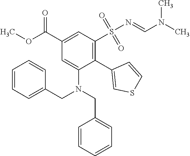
C1(C2=CSC=C2)=C(S(N=CN(C)C)(=O)=O)C=C(C(OC)=O)C=C1N(CC1=CC=CC=C1)CC1=CC=CC=C1
